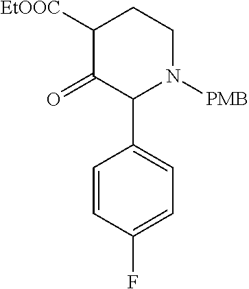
C1=C(F)C=CC(C2C(=O)C([EtOOC])CCN2[PMB])=C1
